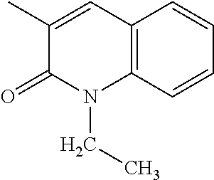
C1(C)=CC2=C(N(CC)C1=O)C=CC=C2
